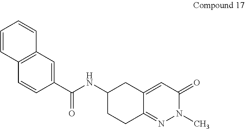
C12=C(C=CC(C(NC3CC4=CC(=O)N(C)N=C4CC3)=O)=C1)C=CC=C2
